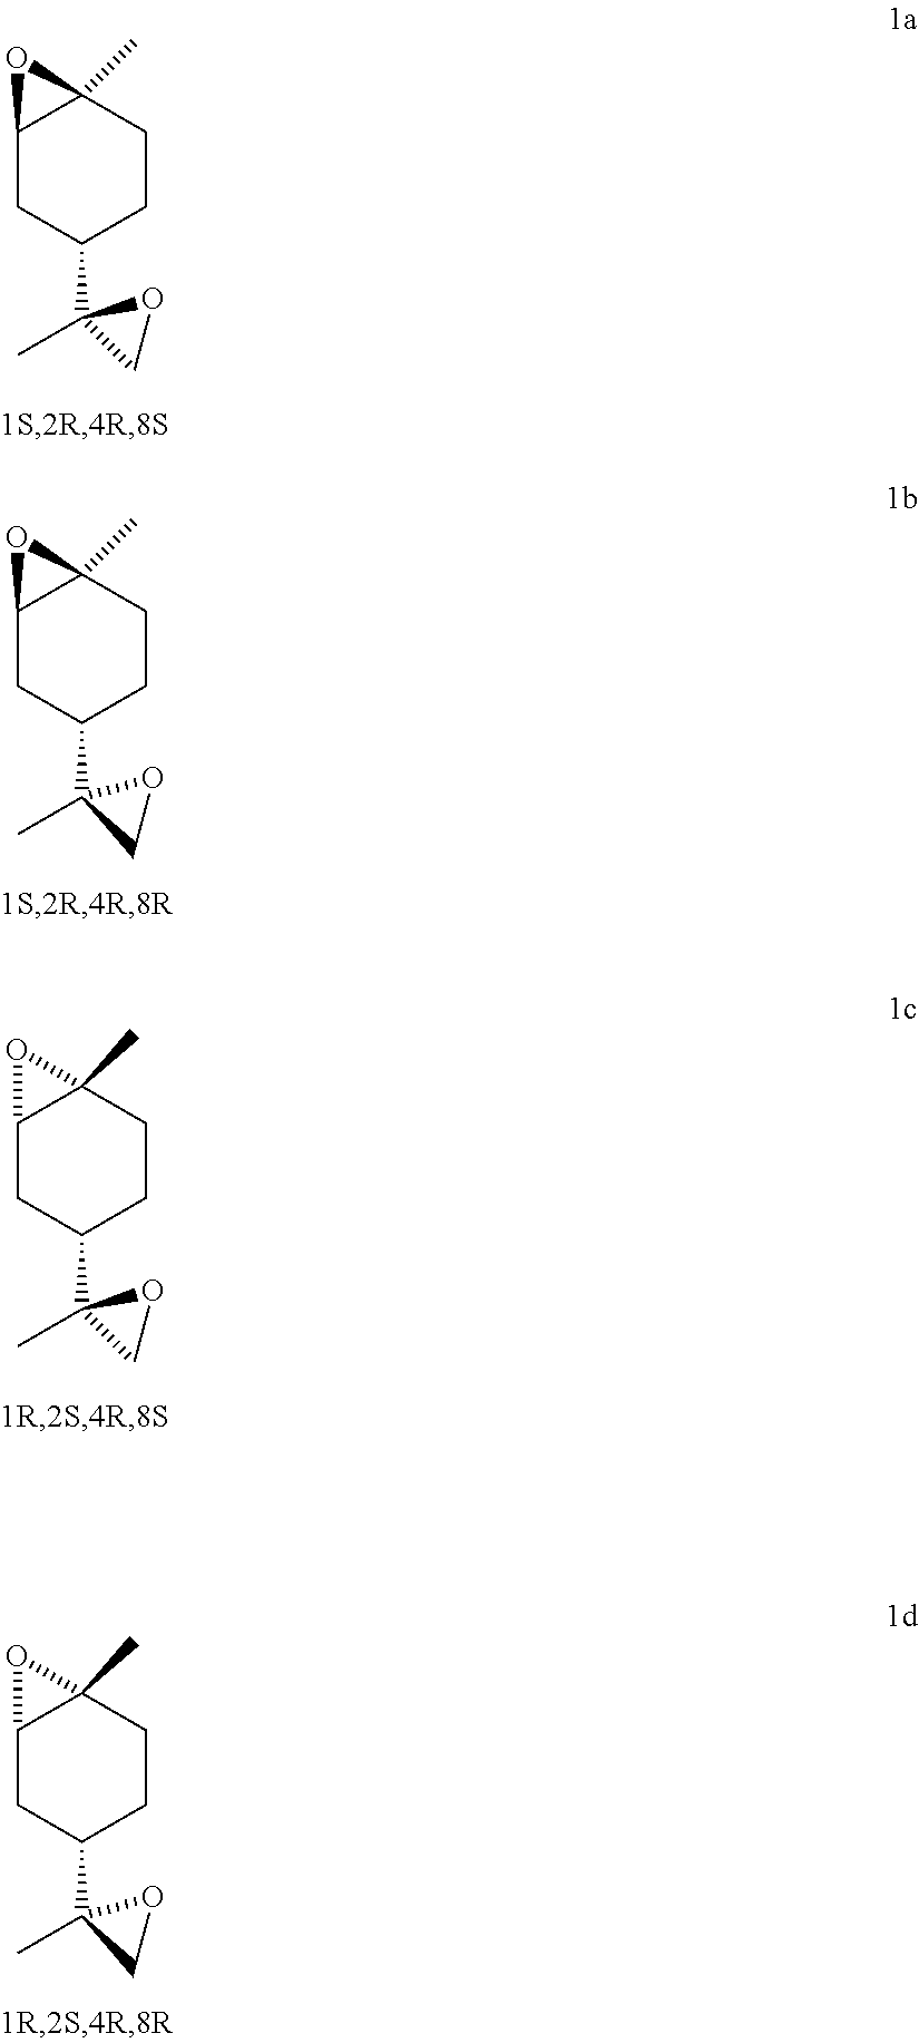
C12CC(C3(C)CO3)CCC1(C)O2.C12CC(C3(C)CO3)CCC1(C)O2.C12CC(C3(C)CO3)CCC1(C)O2.C12CC(C3(C)CO3)CCC1(C)O2
